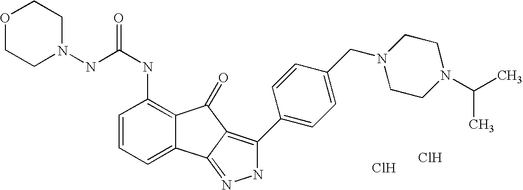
C(NC1=C2C(=CC=C1)C1=NNC(C3=CC=C(CN4CCN(C(C)C)CC4)C=C3)=C1C2=O)(=O)NN1CCOCC1.Cl.Cl
